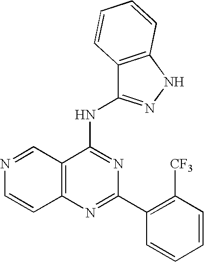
C12=C(N=C(C3=C([CF3])C=CC=C3)N=C1NC1=NNC3=C1C=CC=C3)C=CN=C2
